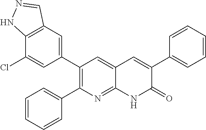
C12=C(C=C(C3=C(C4=CC=CC=C4)N=C4C(=C3)C=C(C3=CC=CC=C3)C(=O)N4)C=C1Cl)C=NN2
